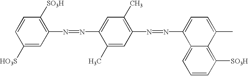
C1(N=NC2=CC(C)=C(N=NC3=CC=C(C)C4=C([SO3H])C=CC=C34)C=C2C)=C([SO3H])C=CC([HO3S])=C1
